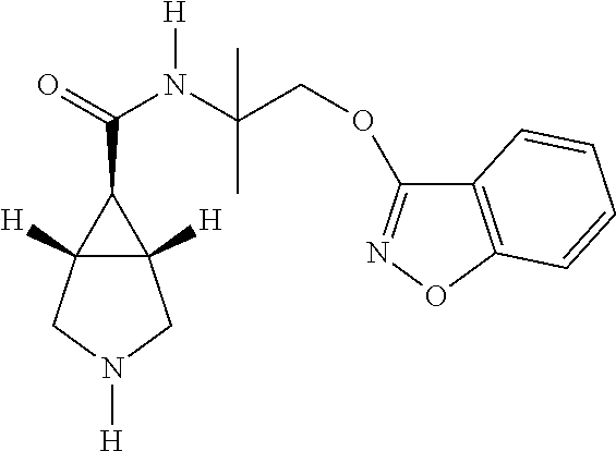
C12([H])C([H])(CN([H])C1)C2C(=O)N([H])C(COC1=NOC2=C1C=CC=C2)(C)C
